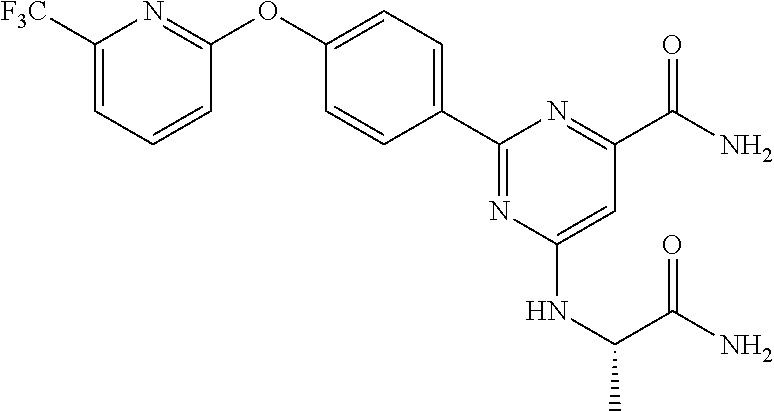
C1([F3C])=CC=CC(OC2=CC=C(C3=NC(NC(C(=O)N)C)=CC(C(N)=O)=N3)C=C2)=N1
